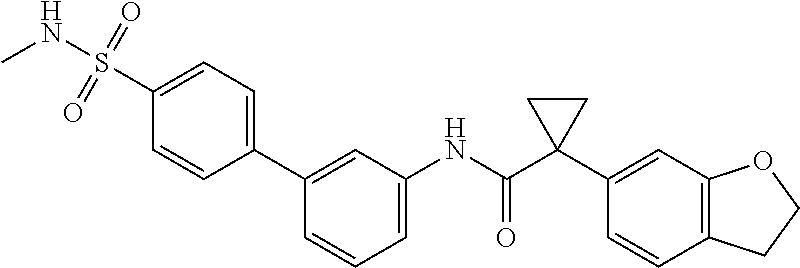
C1=CC(C2=CC=C(S(=O)(=O)NC)C=C2)=CC(NC(C2(C3=CC4=C(C=C3)CCO4)CC2)=O)=C1
